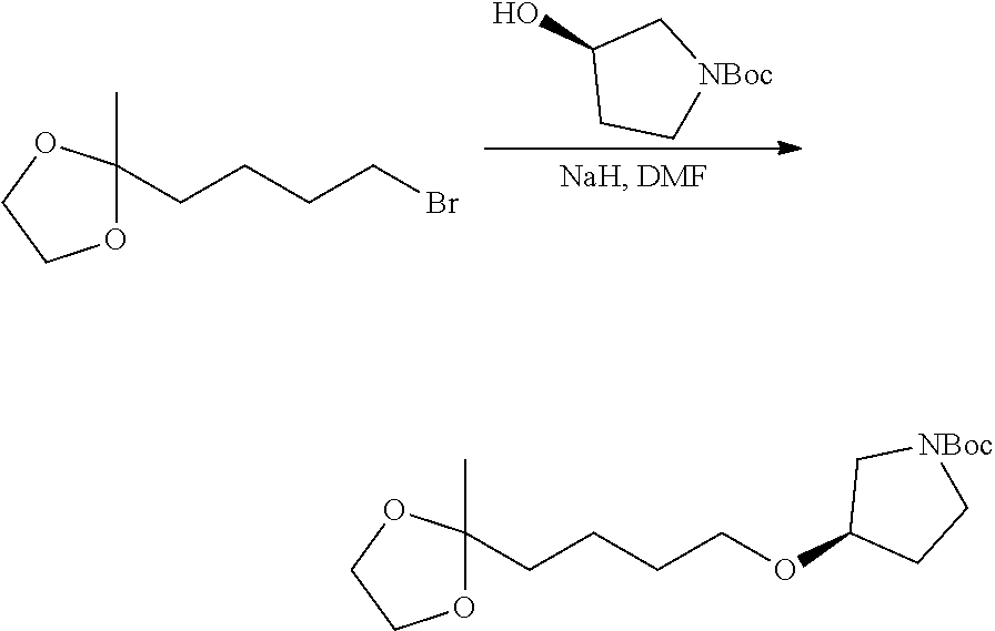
OC1CC[NBoc]C1.O1C(CCCCBr)(C)OCC1.O1C(CCCCOC2CC[NBoc]C2)(C)OCC1
